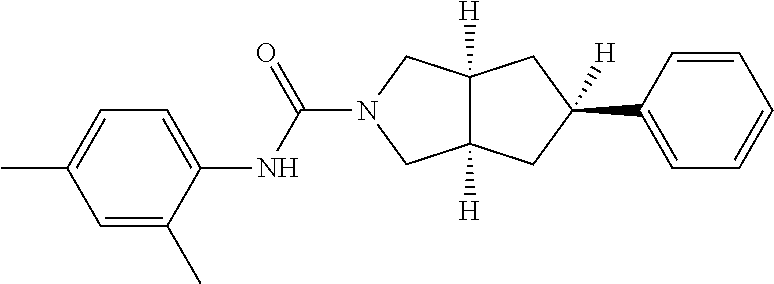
C12([H])C([H])(CC(C3=CC=CC=C3)([H])C1)CN(C(=O)NC1=CC=C(C)C=C1C)C2
